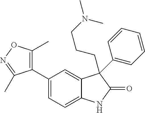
C1(C2=C(C)ON=C2C)=CC=C2C(=C1)C(CCCN(C)C)(C1=CC=CC=C1)C(=O)N2
